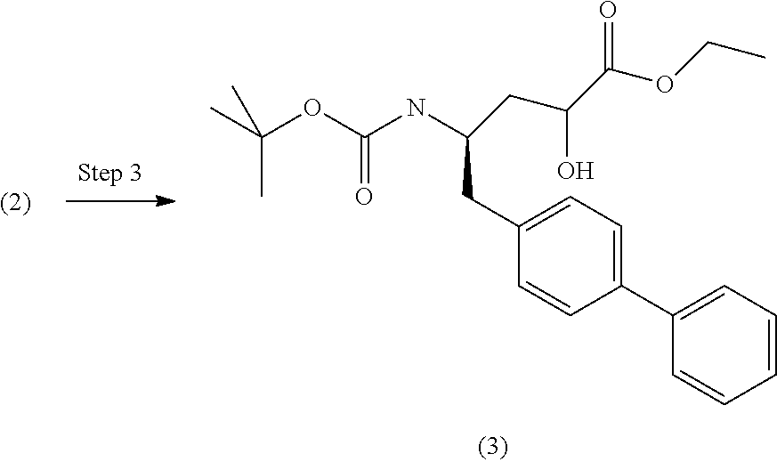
C1(C2=CC=C(CC(NC(OC(C)(C)C)=O)CC(O)C(OCC)=O)C=C2)=CC=CC=C1
